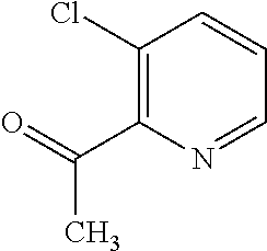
C1(Cl)=C(C(=O)C)N=CC=C1
